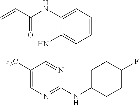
N(C1=CC=CC=C1NC1=NC(NC2CCC(F)CC2)=NC=C1[F3C])C(C=C)=O
